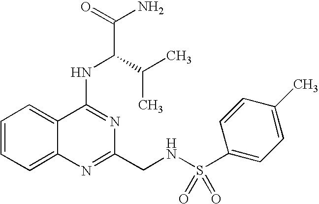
C12=CC=CC=C1C(NC(C(N)=O)C(C)C)=NC(CNS(=O)(=O)C1=CC=C(C)C=C1)=N2
